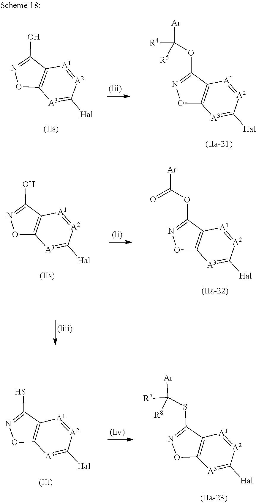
O1C2=C(C(O)=N1)[A1]=[A2]C([Hal])=[A3]2.O1C2=C(C(OC([Ar])=O)=N1)[A1]=[A2]C([Hal])=[A3]2.O1C2=C(C(S)=N1)[A1]=[A2]C([Hal])=[A3]2.O1C2=C(C(SC([Ar])([R7])[R8])=N1)[A1]=[A2]C([Hal])=[A3]2.O1C2=C(C(O)=N1)[A1]=[A2]C([Hal])=[A3]2.O1C2=C(C(OC([R5])([Ar])[R4])=N1)[A1]=[A2]C([Hal])=[A3]2
